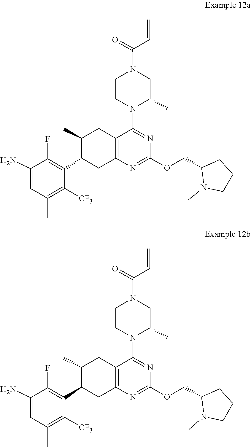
C1(COC2=NC3=C(C(N4C(C)CN(C(C=C)=O)CC4)=N2)CC(C)C(C2=C(F)C(N)=CC(C)=C2[CF3])C3)CCCN1C.N1=C(OCC2CCCN2C)N=C(N2CCN(C(C=C)=O)CC2C)C2=C1CC(C1=C(F)C(N)=CC(C)=C1[CF3])C(C)C2
